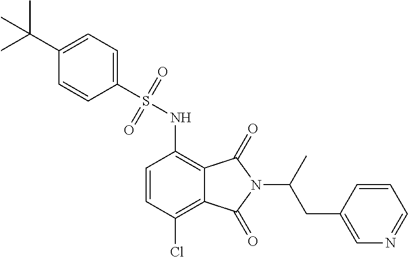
C1(S(NC2=C3C(=C(Cl)C=C2)C(=O)N(C(CC2=CN=CC=C2)C)C3=O)(=O)=O)=CC=C(C(C)(C)C)C=C1
